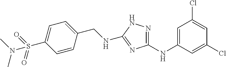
C1=CC(CNC2=NC(NC3=CC(Cl)=CC(Cl)=C3)=NN2)=CC=C1S(=O)(=O)N(C)C
